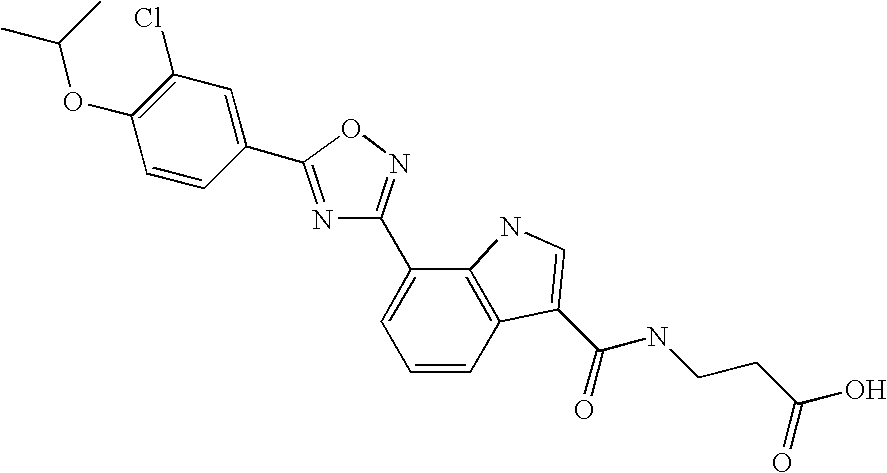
C1(Cl)=C(OC(C)C)C=CC(C2=NC(C3=CC=CC4=C3NC=C4C(NCCC(O)=O)=O)=NO2)=C1
